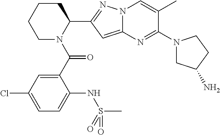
C1(C(N2C(C3=NN4C(=C3)N=C(N3CC(N)CC3)C(C)=C4)CCCC2)=O)=CC(Cl)=CC=C1NS(C)(=O)=O
